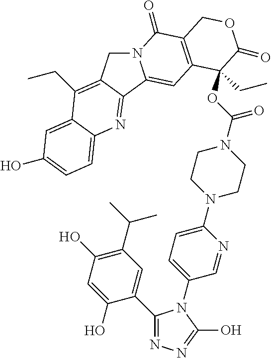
N12CC3=C(CC)C4=CC(O)=CC=C4N=C3C1=CC1=C(C2=O)COC(=O)C1(OC(N1CCN(C2=CC=C(N3C(C4=CC(C(C)C)=C(O)C=C4O)=NN=C3O)C=N2)CC1)=O)CC
